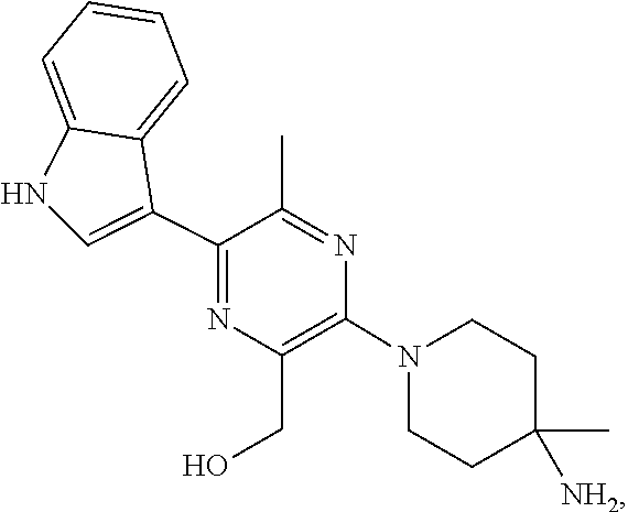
C1C(C)([NH2])CCN(C2=C(CO)N=C(C3=CNC4=CC=CC=C34)C(C)=N2)C1
